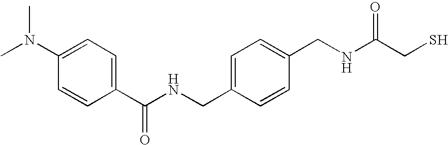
C1(C(NCC2=CC=C(CNC(CS)=O)C=C2)=O)=CC=C(N(C)C)C=C1
